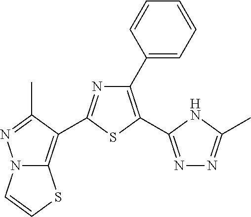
C1(C2=CC=CC=C2)=C(C2=NN=C(C)N2)SC(C2=C3N(N=C2C)C=CS3)=N1
